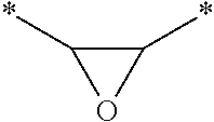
C1(*)C(*)O1
